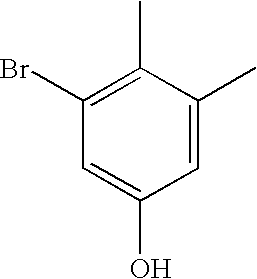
C1(Br)=C(C)C(C)=CC(O)=C1
